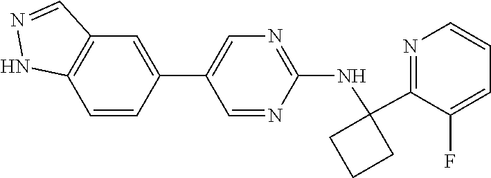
C12=C(C=CC(C3=CN=C(NC4(C5=NC=CC=C5F)CCC4)N=C3)=C1)NN=C2
